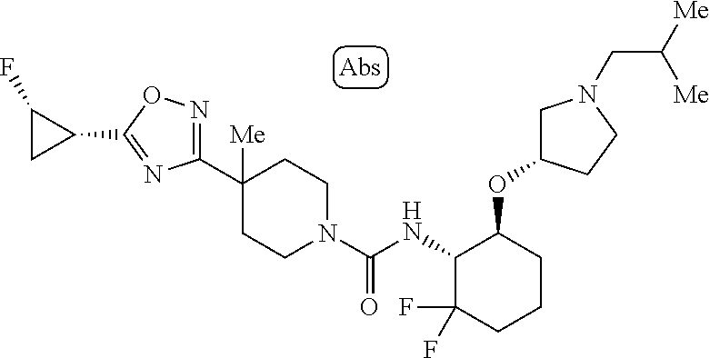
C1(C2([Me])CCN(C(NC3C(F)(F)CCCC3OC3CN(CC([Me])[Me])CC3)=O)CC2)=NOC(C2CC2F)=N1
